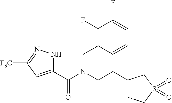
C1(C(N(CCC2CCS(=O)(=O)C2)CC2=C(F)C(F)=CC=C2)=O)=CC([F3C])=NN1
